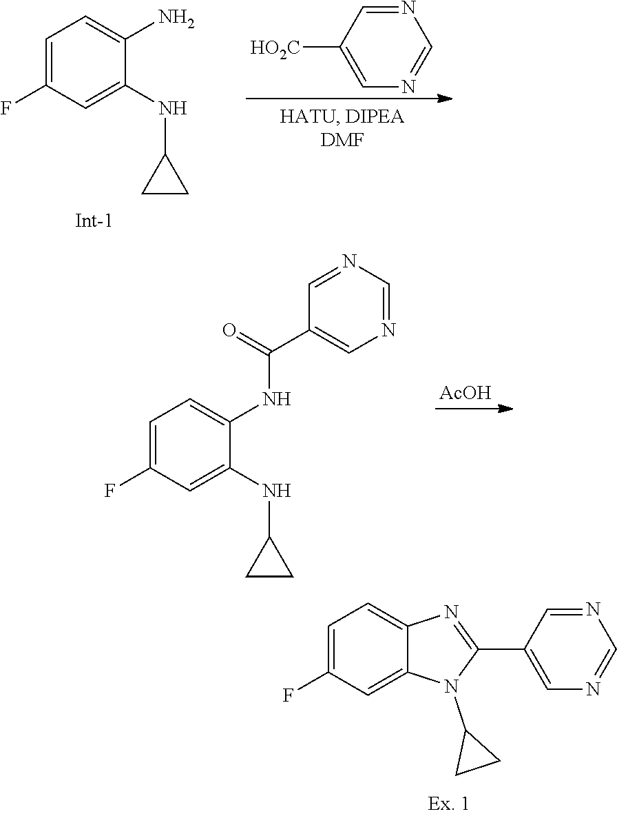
C1=NC=C(C2=NC3=CC=C(F)C=C3N2C2CC2)C=N1.C1(NC2CC2)=CC(F)=CC=C1N.N1=CC([HO2C])=CN=C1.[AcOH].N(C1CC1)C1=CC(F)=CC=C1NC(C1=CN=CN=C1)=O
